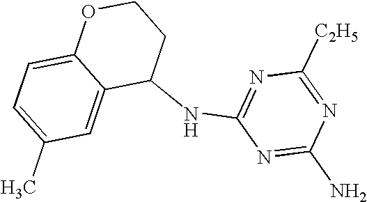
C1(NC2=NC([C2H5])=NC(N)=N2)CCOC2=CC=C(C)C=C12
